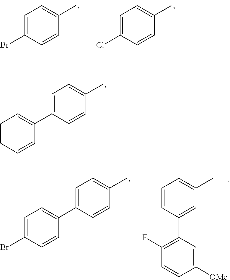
C1=C(C2=CC=CC=C2)C=CC(C)=C1.C1=C(Br)C=CC(C)=C1.C1=C(Cl)C=CC(C)=C1.C1=C(C2=CC=C(Br)C=C2)C=CC(C)=C1.C1=CC(C2=C(F)C=CC([OMe])=C2)=CC(C)=C1
